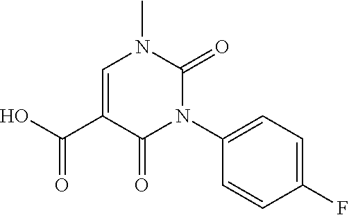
C1=C(C(O)=O)C(=O)N(C2=CC=C(F)C=C2)C(=O)N1C
